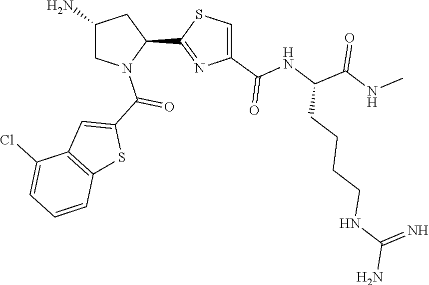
C1(C2=NC(C(=O)NC(C(NC)=O)CCCCNC(N)=N)=CS2)CC(N)CN1C(C1=CC2=C(S1)C=CC=C2Cl)=O
